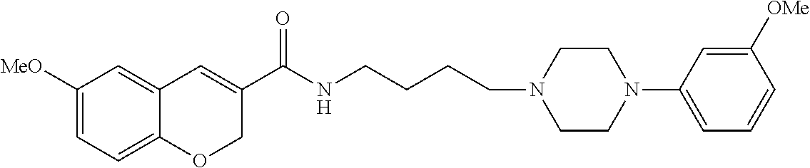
C1([MeO])=CC=C2C(=C1)C=C(C(NCCCCN1CCN(C3=CC=CC([OMe])=C3)CC1)=O)CO2
